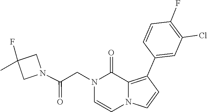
N1(CC(N2CC(F)(C)C2)=O)C=CN2C=CC(C3=CC(Cl)=C(F)C=C3)=C2C1=O
